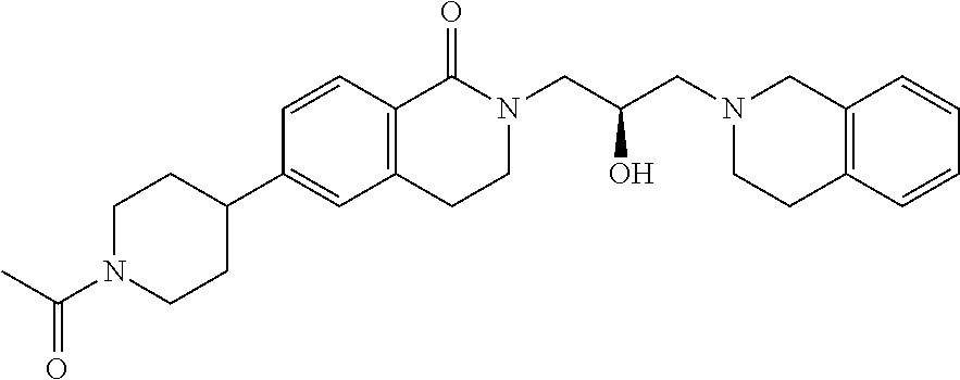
C1CC(C2=CC3=C(C=C2)C(=O)N(CC(CN2CCC4=C(C2)C=CC=C4)O)CC3)CCN1C(C)=O
